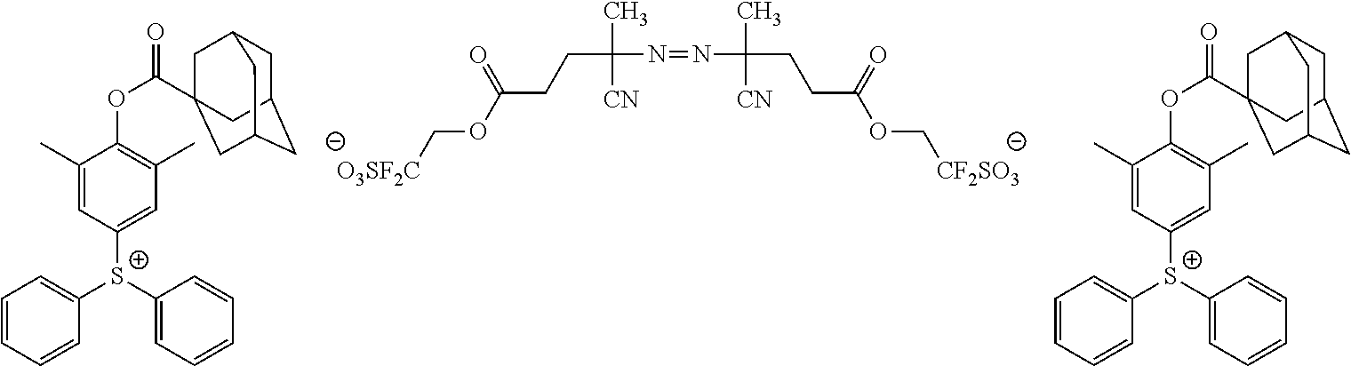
C(C(N=NC(CCC(OC[CF2SO3])=O)(C)[CN])(C)[CN])CC(OC[O3SF2C])=O.C1=CC=CC([S+](C2=CC=CC=C2)C2=CC(C)=C(OC(=O)C34CC5CC(CC(C3)C5)C4)C(C)=C2)=C1.C1=CC=CC([S+](C2=CC=CC=C2)C2=CC(C)=C(OC(=O)C34CC5CC(CC(C3)C5)C4)C(C)=C2)=C1
